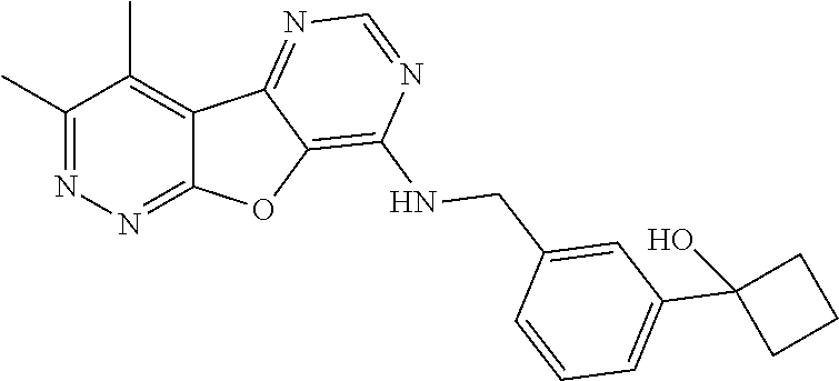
C1(C)=NN=C2C(=C1C)C1=NC=NC(NCC3=CC(C4(O)CCC4)=CC=C3)=C1O2
